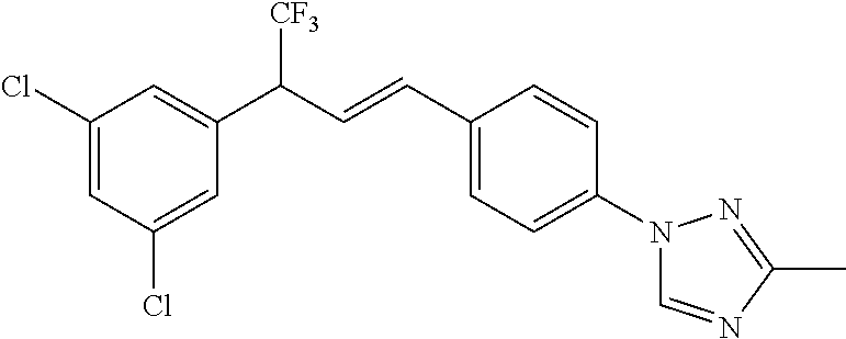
C1(Cl)=CC(Cl)=CC(C([CF3])C=CC2=CC=C(N3C=NC(C)=N3)C=C2)=C1
